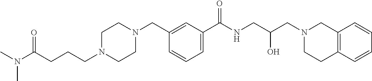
C1N(CCCC(N(C)C)=O)CCN(CC2=CC(C(NCC(CN3CCC4=C(C3)C=CC=C4)O)=O)=CC=C2)C1
